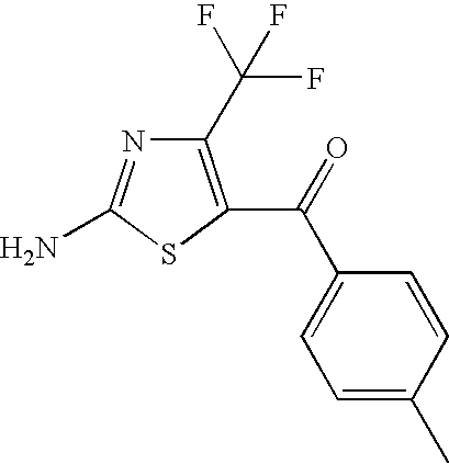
C1(C(F)(F)F)=C(C(=O)C2=CC=C(C)C=C2)SC(N)=N1
